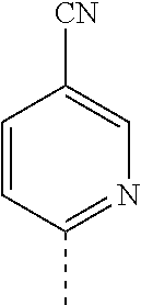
C1=CC(C)=NC=C1[CN]
